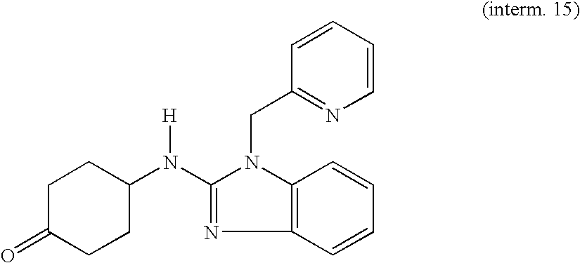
C1C(=O)CCC(N(C2=NC3=C(N2CC2=NC=CC=C2)C=CC=C3)[H])C1
